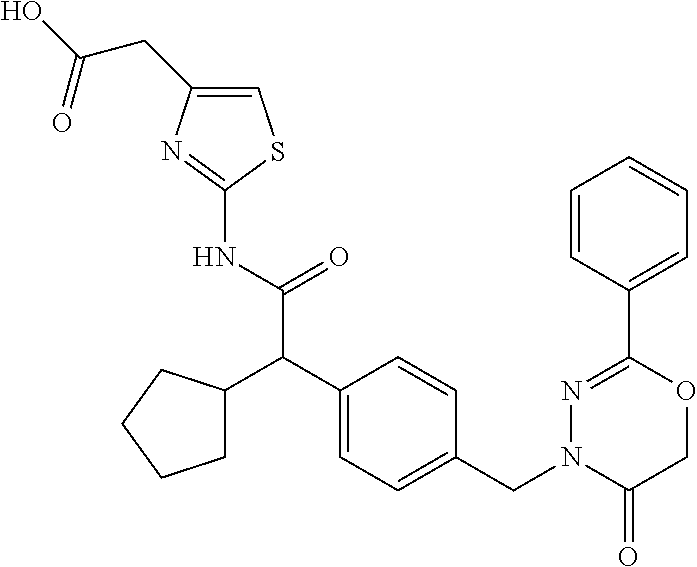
C1=C(CC(=O)O)N=C(NC(=O)C(C2=CC=C(CN3C(=O)COC(C4=CC=CC=C4)=N3)C=C2)C2CCCC2)S1
